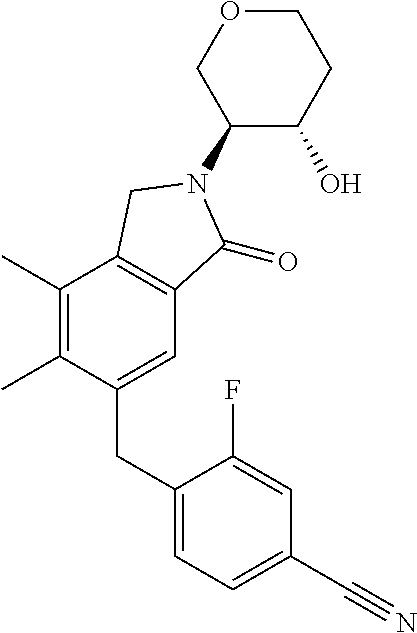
C1(C)=C(C)C(CC2=CC=C(C#N)C=C2F)=CC2=C1CN(C1C(O)CCOC1)C2=O
